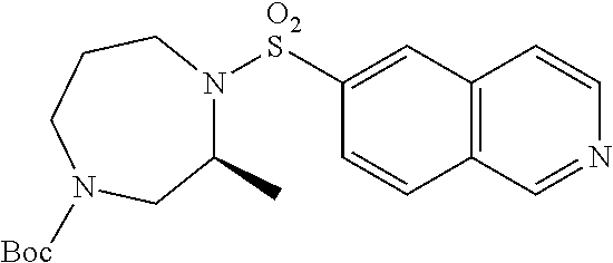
C12=C(C=NC=C1)C=CC([O2S]N1C(C)CN([Boc])CCC1)=C2
